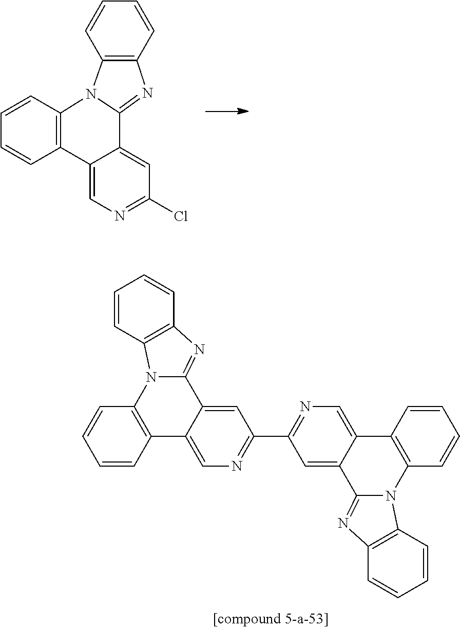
C12=C(C=CC=C1)N1C3=C(C=CC=C3)N=C1C1=CC(Cl)=NC=C21.C1=CC2=C(C=C1)N=C1C3=CC(C4=NC=C5C(=C4)C4=NC6=C(C=CC=C6)N4C4=C5C=CC=C4)=NC=C3C3=C(C=CC=C3)N21
